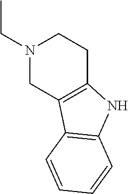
N1(CC)CCC2=C(C1)C1=C(N2)C=CC=C1
